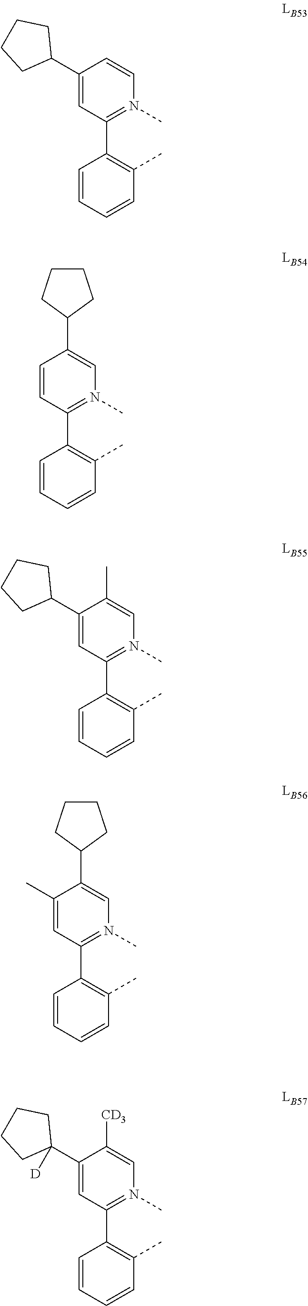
C1(C2CCCC2)=CC(C2=C(C)C=CC=C2)=N(C)C=C1.C1=CC(C2=C(C)C=CC=C2)=N(C)C=C1C1CCCC1.C1(C2CCCC2)=CC(C2=C(C)C=CC=C2)=N(C)C=C1C.C1(C)=CC(C2=C(C)C=CC=C2)=N(C)C=C1C1CCCC1.C1(C2([D])CCCC2)=CC(C2=C(C)C=CC=C2)=N(C)C=C1[CD3]
